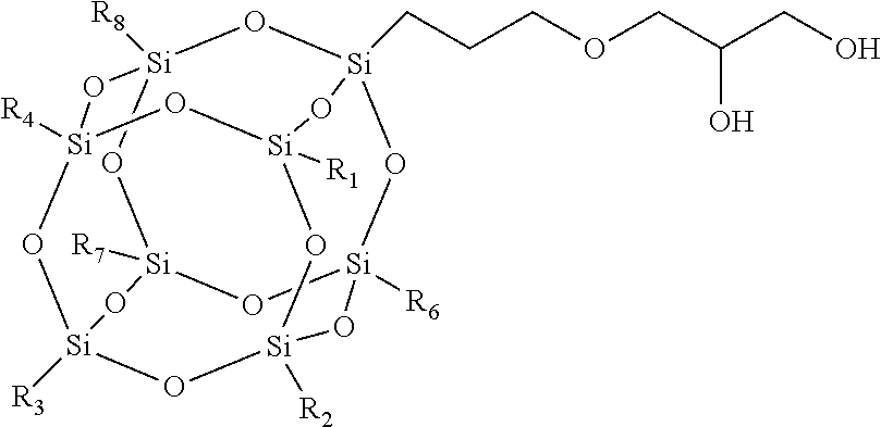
O1[Si]2([R4])O[Si]3([R3])O[Si]4([R2])O[Si]1([R1])O[Si]1(CCCOCC(CO)O)O[Si]([R8])(O[Si]([R7])(O3)O[Si]([R6])(O1)O4)O2
